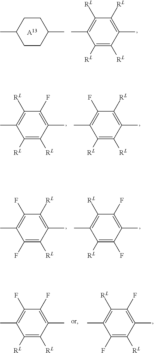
C1CC(C)CCC1C.[A13].C1([RL])=C([RL])C(C)=C([RL])C([RL])=C1C.C1([RL])=C([RL])C(C)=C(F)C([RL])=C1C.C1([RL])=C([RL])C(C)=C([RL])C(F)=C1C.C1(F)=C([RL])C(C)=C([RL])C(F)=C1C.C1([RL])=C(F)C(C)=C(F)C([RL])=C1C.C1([RL])=C([RL])C(C)=C(F)C(F)=C1C.C1(F)=C([RL])C(C)=C(F)C([RL])=C1C
